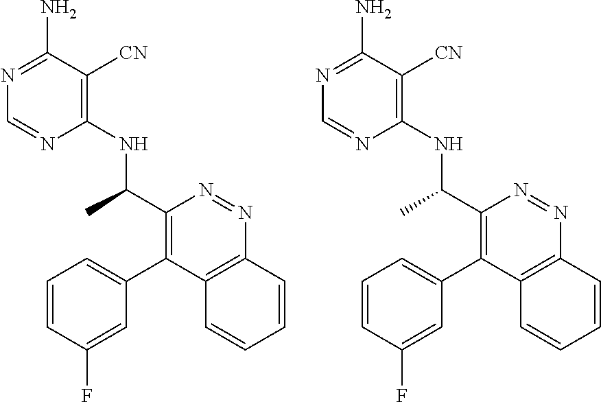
C1(NC(C2=C(C3=CC=CC(F)=C3)C3=C(N=N2)C=CC=C3)C)=C([CN])C(N)=NC=N1.C1(NC(C2=C(C3=CC=CC(F)=C3)C3=C(N=N2)C=CC=C3)C)=C([CN])C(N)=NC=N1
